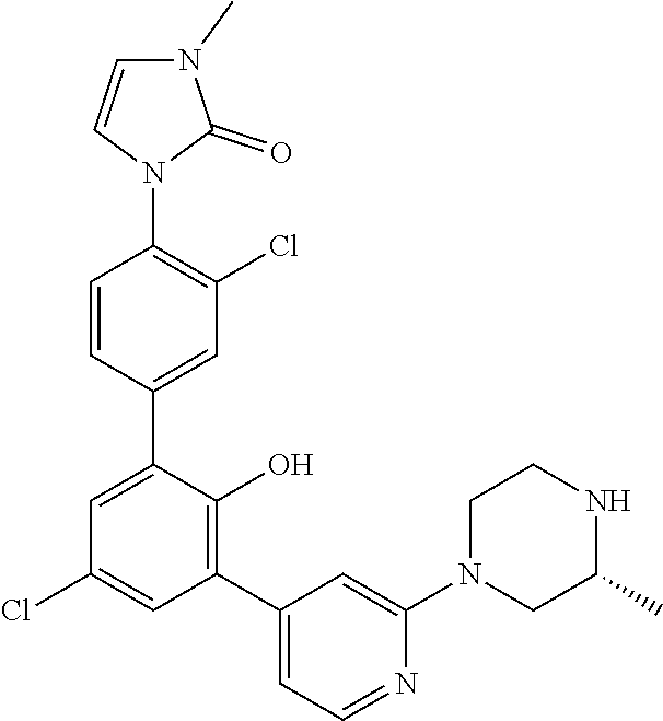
C1=CN(C2=C(Cl)C=C(C3=CC(Cl)=CC(C4=CC=NC(N5CC(C)NCC5)=C4)=C3O)C=C2)C(=O)N1C
